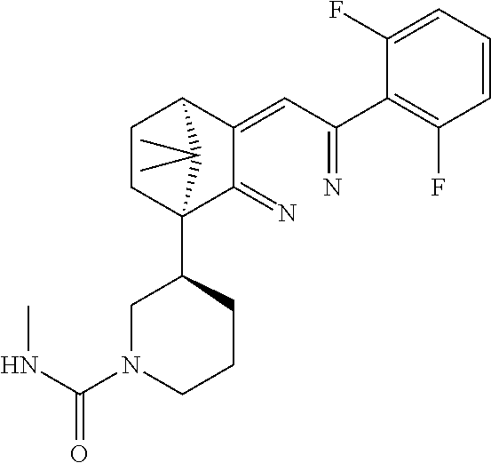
C1CC2(C3CN(C(NC)=O)CCC3)C(=N)C(=CC(=N)C3=C(F)C=CC=C3F)C1C2(C)C
